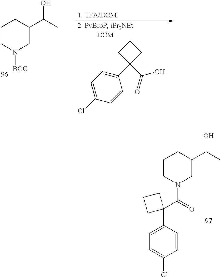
C1CN([BOC])CC(C(C)O)C1.C1(C2(C(O)=O)CCC2)=CC=C(Cl)C=C1.C1=C(C2(C(N3CC(C(C)O)CCC3)=O)CCC2)C=CC(Cl)=C1
